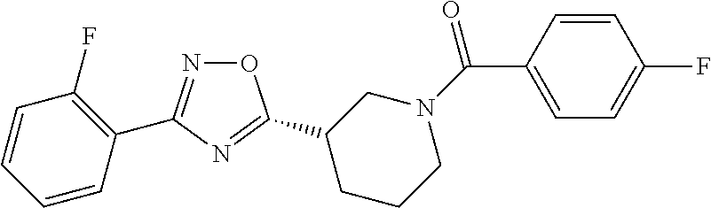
O1N=C(C2=C(F)C=CC=C2)N=C1C1CCCN(C(=O)C2=CC=C(F)C=C2)C1
